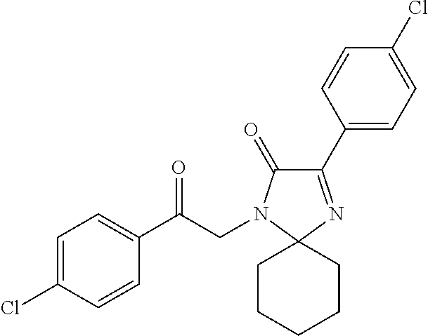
C1=C(Cl)C=CC(C(CN2C(=O)C(C3=CC=C(Cl)C=C3)=NC23CCCCC3)=O)=C1
